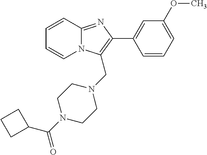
C1=CC2=NC(C3=CC(OC)=CC=C3)=C(CN3CCN(C(C4CCC4)=O)CC3)N2C=C1
